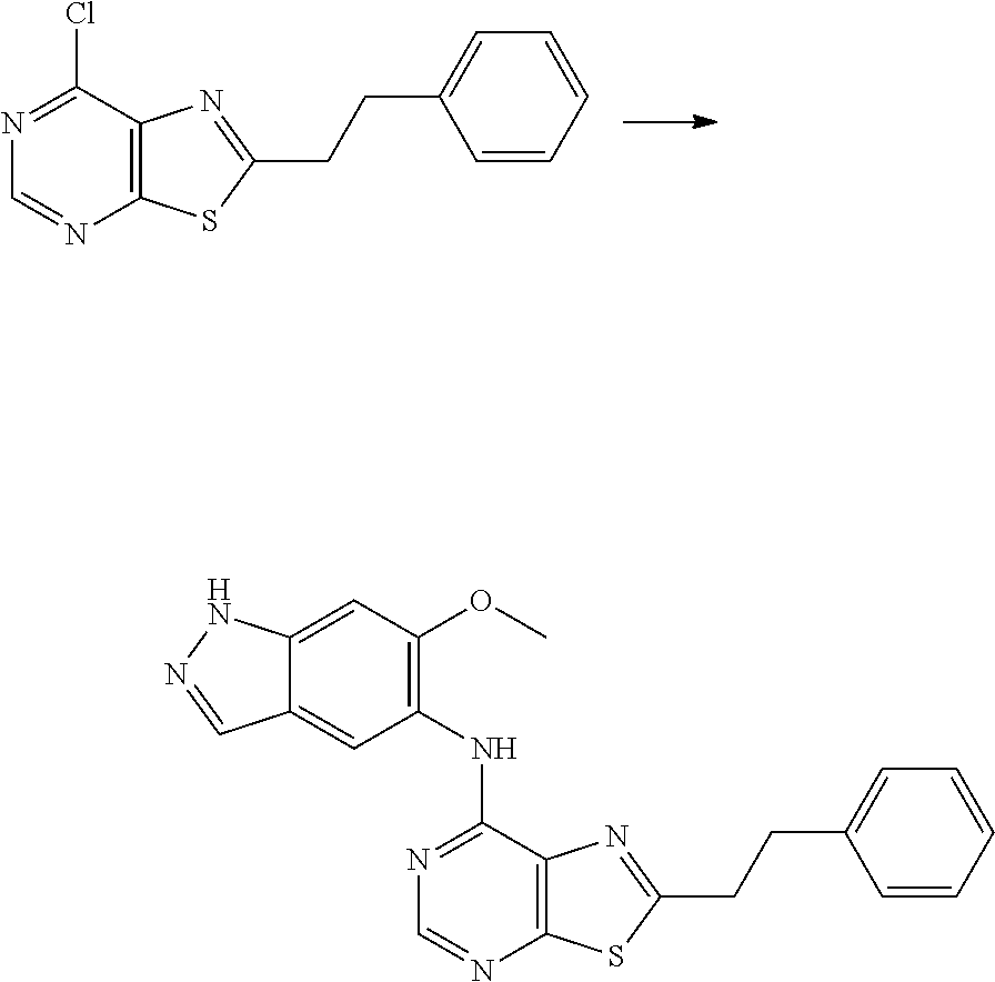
ClC1=NC=NC2=C1N=C(CCC1=CC=CC=C1)S2.N(C1=NC=NC2=C1N=C(CCC1=CC=CC=C1)S2)C1=C(OC)C=C2C(=C1)C=NN2
